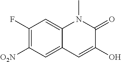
C1(F)=C([O2N])C=C2C(=C1)N(C)C(=O)C(O)=C2
